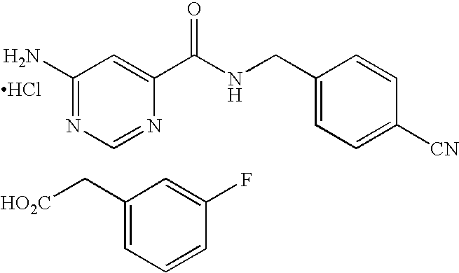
C1(N)=NC=NC(C(NCC2=CC=C([CN])C=C2)=O)=C1.Cl.C(C1=CC=CC(F)=C1)[HO2C]
